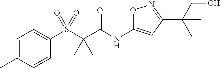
S(C(C(NC1=CC(C(CO)(C)C)=NO1)=O)(C)C)(=O)(=O)C1=CC=C(C)C=C1
